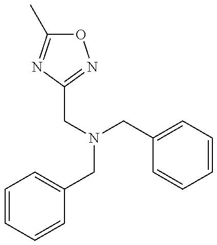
O1C(C)=NC(CN(CC2=CC=CC=C2)CC2=CC=CC=C2)=N1
